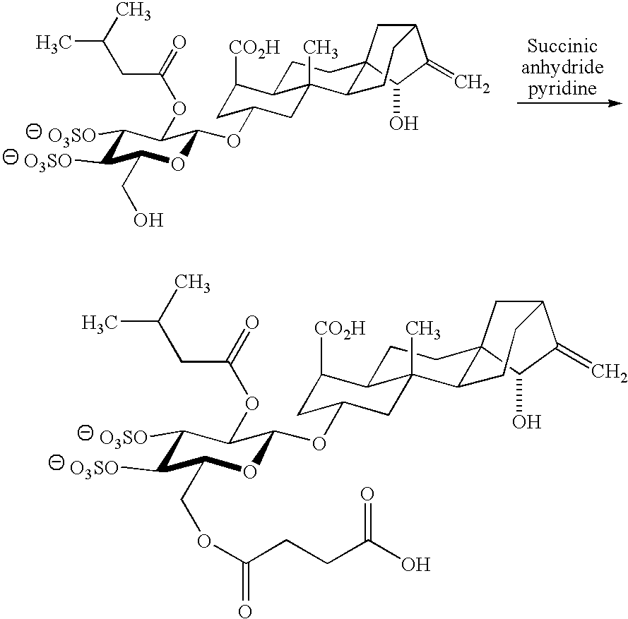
C1([O3SO])C([O3SO])C(COC(CCC(O)=O)=O)OC(OC2CC([CO2H])C3CCC45C(C3(C)C2)CCC(C4)C(=C)C5O)C1OC(=O)CC(C)C.C1([O3SO])C([O3SO])C(CO)OC(OC2CC([CO2H])C3CCC45C(C3(C)C2)CCC(C4)C(=C)C5O)C1OC(=O)CC(C)C
